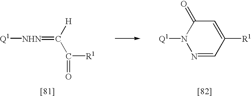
[NHN](=C([H])C(=O)[R1])[Q1].[[81]].N1=CC([R1])=CC(=O)N1[Q1].[[82]]
